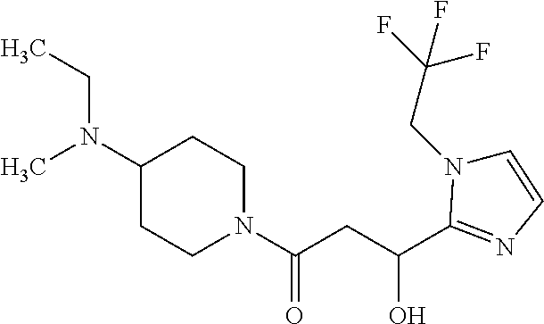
CN(C1CCN(C(CC(O)C2=NC=CN2CC(F)(F)F)=O)CC1)CC
